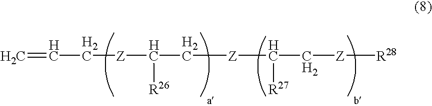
C=CC[Z]C([R26])C[Z]C([R27])C[Z][R28]
